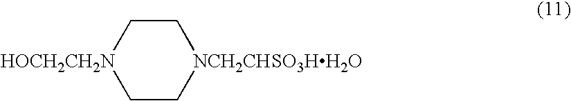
C1C[NCH2CHSO3HH2O]CC[HOCH2CH2N]1
